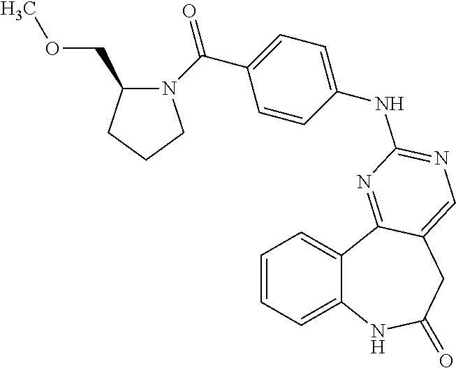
C1=CC=C2C(=C1)C1=NC(NC3=CC=C(C(=O)N4C(COC)CCC4)C=C3)=NC=C1CC(=O)N2
